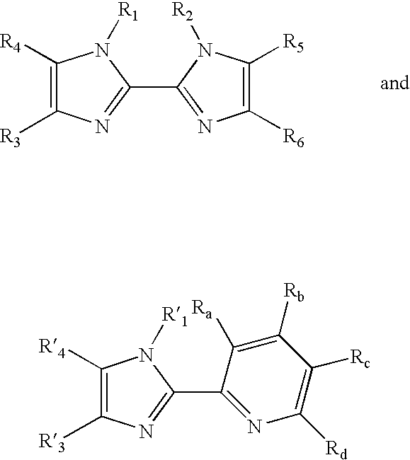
C1(C2=NC([R6])=C([R5])N2[R2])=NC([R3])=C([R4])N1[R1].C1(C2=NC([Rd])=C([Rc])C([Rb])=C2[Ra])=NC([R3])=C([R4])N1[R1]
